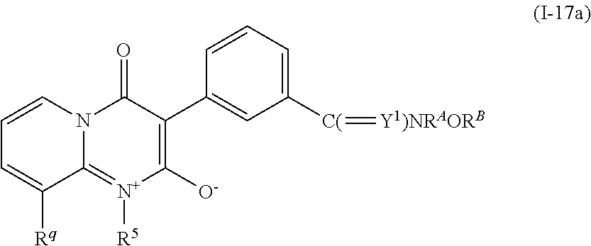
C1=CN2C(=[N+]([R5])C([O-])=C(C3=CC([C(]=[Y1)NRAORB])=CC=C3)C2=O)C([Rq])=C1
